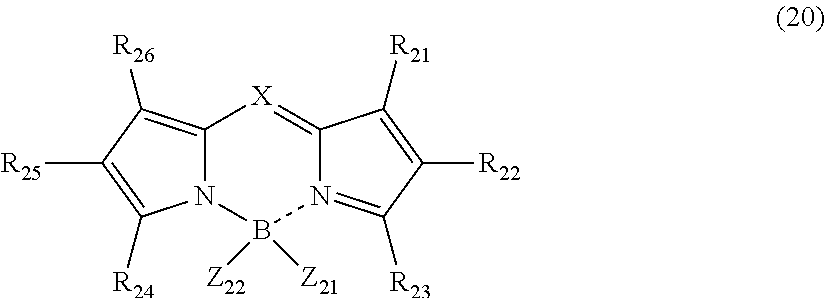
C12=C([R26])C([R25])=C([R24])N1B([Z21])([Z22])N1=C([R23])C([R22])=C([R21])C1=[X]2
